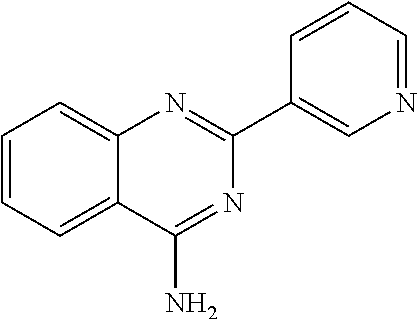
C1=CC=C2C(=C1)N=C(C1=CN=CC=C1)N=C2N
